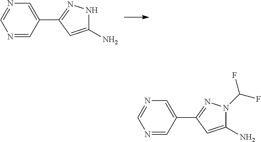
N1=CC(C2=NNC(N)=C2)=CN=C1.N1=CC(C2=NN(C(F)F)C(N)=C2)=CN=C1
